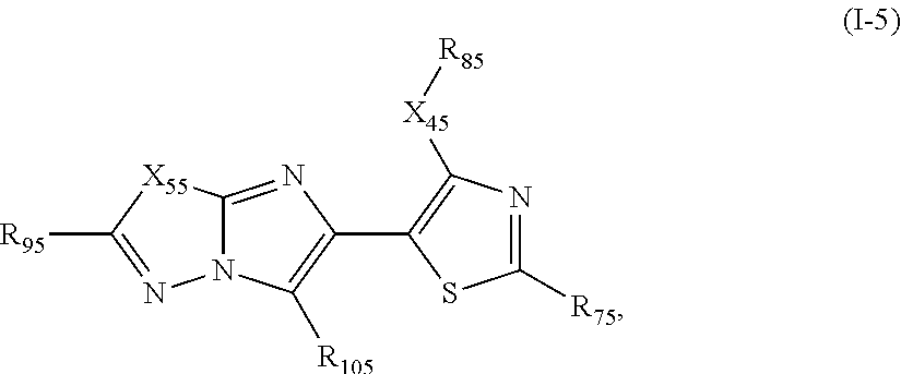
C1(C2=C([R105])N3C(=N2)[X55]C([R95])=N3)=C([X45][R85])N=C([R75])S1
